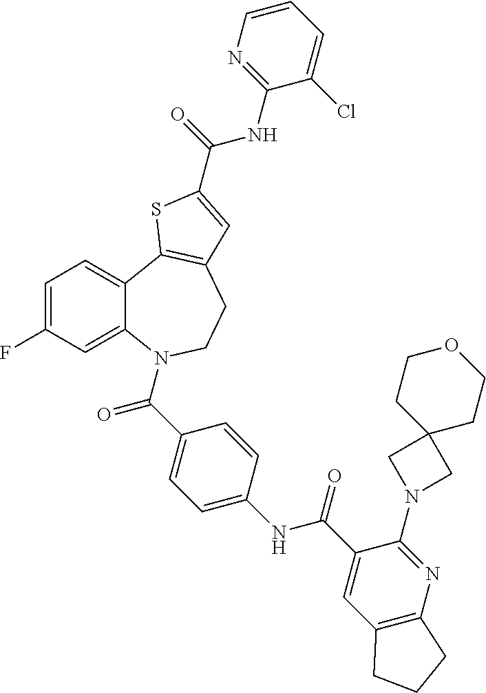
C1=C(F)C=C2C(=C1)C1=C(CCN2C(=O)C2=CC=C(NC(=O)C3=CC4=C(N=C3N3CC5(C3)CCOCC5)CCC4)C=C2)C=C(C(=O)NC2=NC=CC=C2Cl)S1
